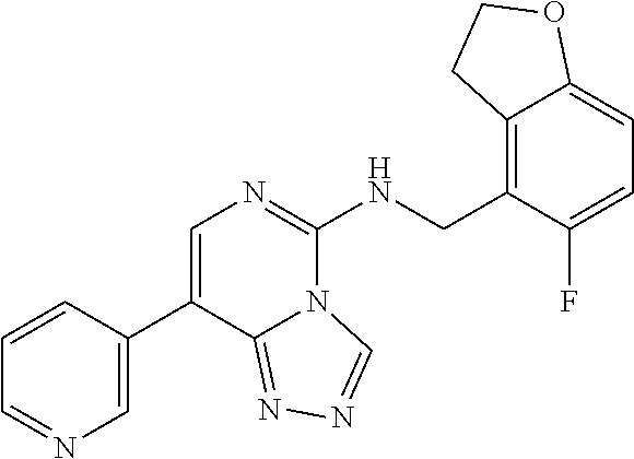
C1=CC(C2=CN=C(NCC3=C4C(=CC=C3F)OCC4)N3C2=NN=C3)=CN=C1
